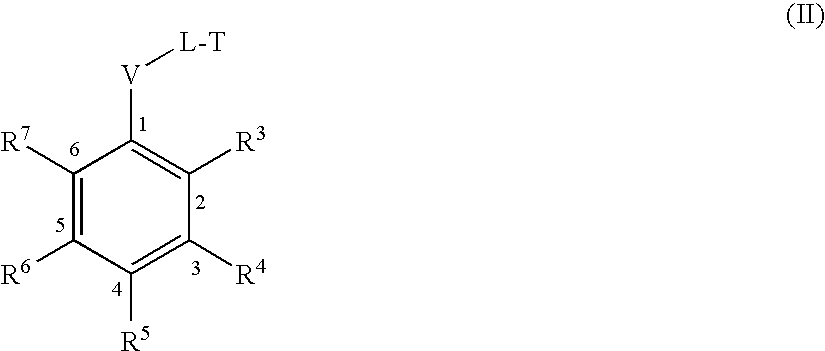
C1([R7])=C([R6])C([R5])=C([R4])C([R3])=C1[V][L-T]
